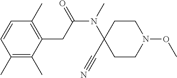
C1(C)=C(C)C(CC(N(C2(C#N)CCN(OC)CC2)C)=O)=C(C)C=C1
